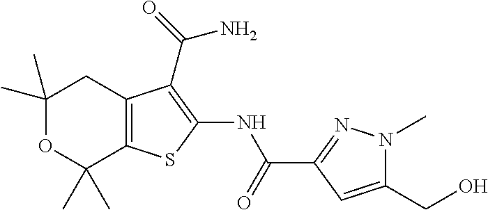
C1(C)(C)OC(C)(C)C2=C(C1)C(C(N)=O)=C(NC(=O)C1=NN(C)C(CO)=C1)S2
